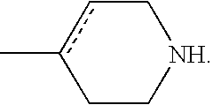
C1cc(C)CC[NH]1
